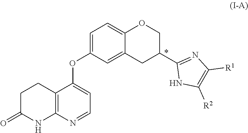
C12=C(N=CC=C1OC1=CC=C3C(=C1)CC(C1=NC([R1])=C([R2])N1)CO3)NC(=O)CC2
